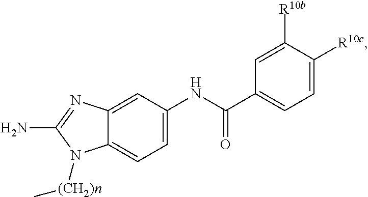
O=C(NC1=CC=C2C(=C1)N=C(N)N2[(CH2)n]C)C1=CC=C([R10c])C([R10b])=C1
